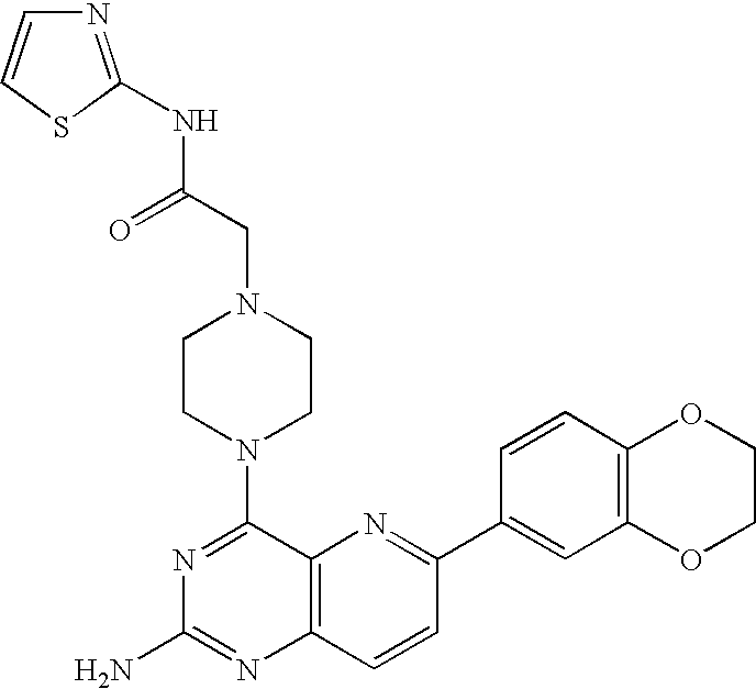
N1=C(N2CCN(CC(NC3=NC=CS3)=O)CC2)C2=C(N=C1N)C=CC(C1=CC3=C(C=C1)OCCO3)=N2
